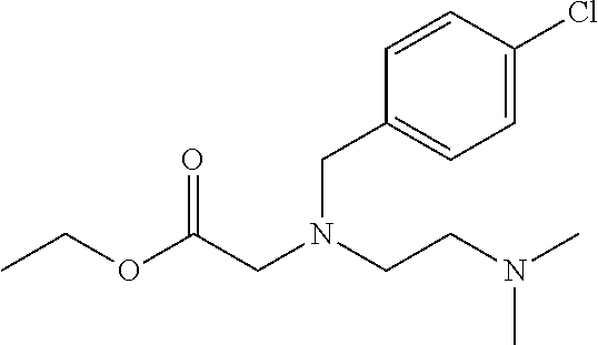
C1=C(Cl)C=CC(CN(CC(OCC)=O)CCN(C)C)=C1
